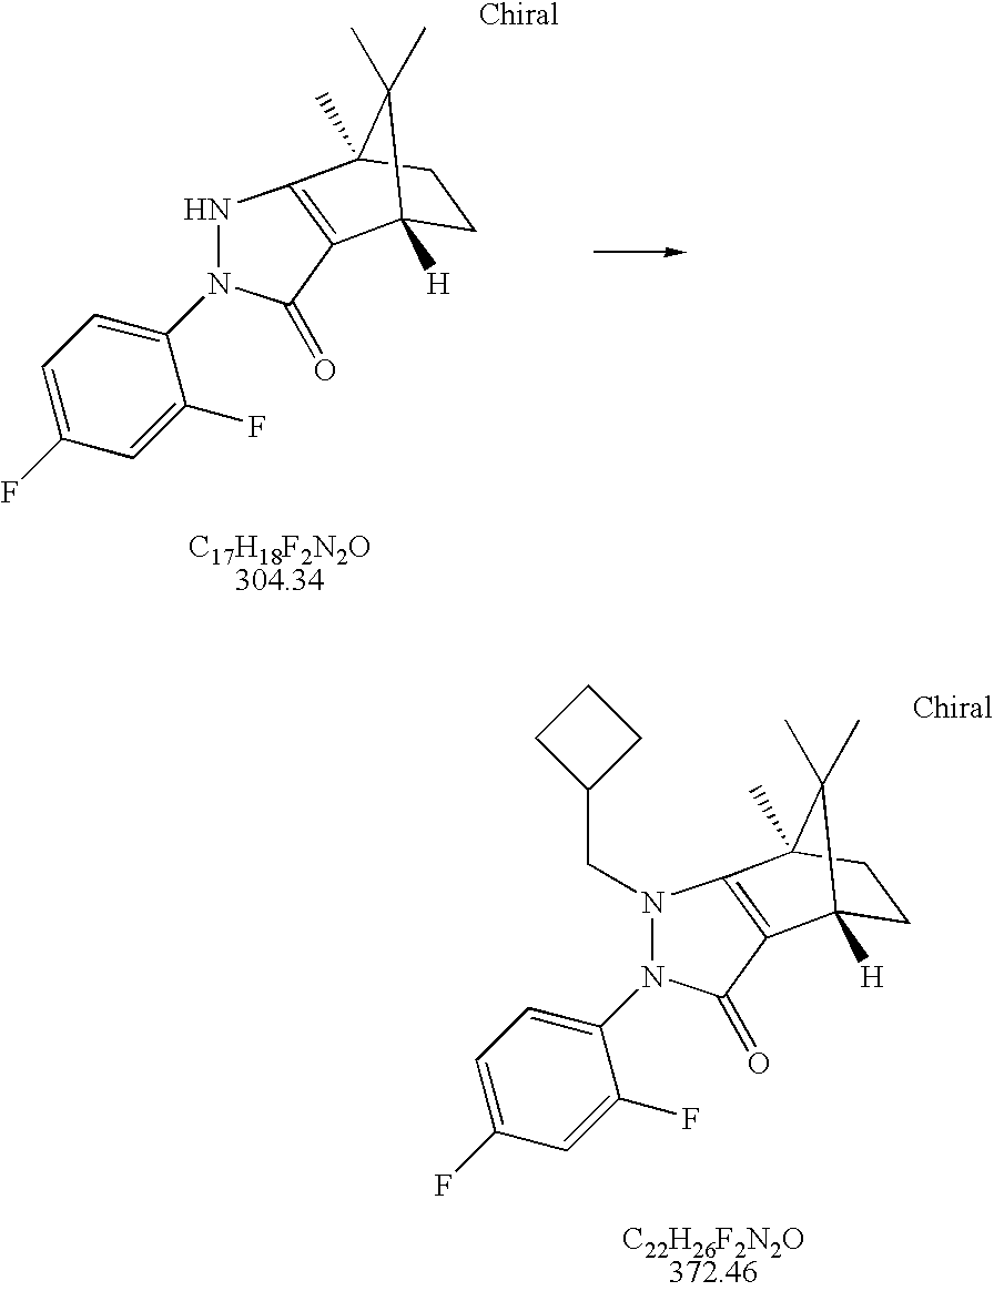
N1N(C2=CC=C(F)C=C2F)C(=O)C2=C1C1(C)CCC2([H])C1(C)C.C(N1N(C2=CC=C(F)C=C2F)C(=O)C2=C1C1(C)CCC2([H])C1(C)C)C1CCC1
